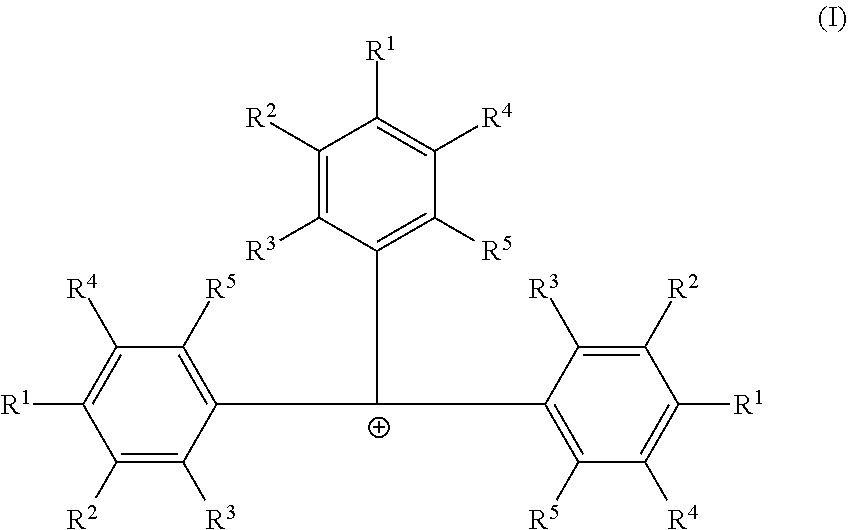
C1([R2])=C([R3])C([C+](C2=C([R5])C([R4])=C([R1])C([R2])=C2[R3])C2=C([R5])C([R4])=C([R1])C([R2])=C2[R3])=C([R5])C([R4])=C1[R1]
